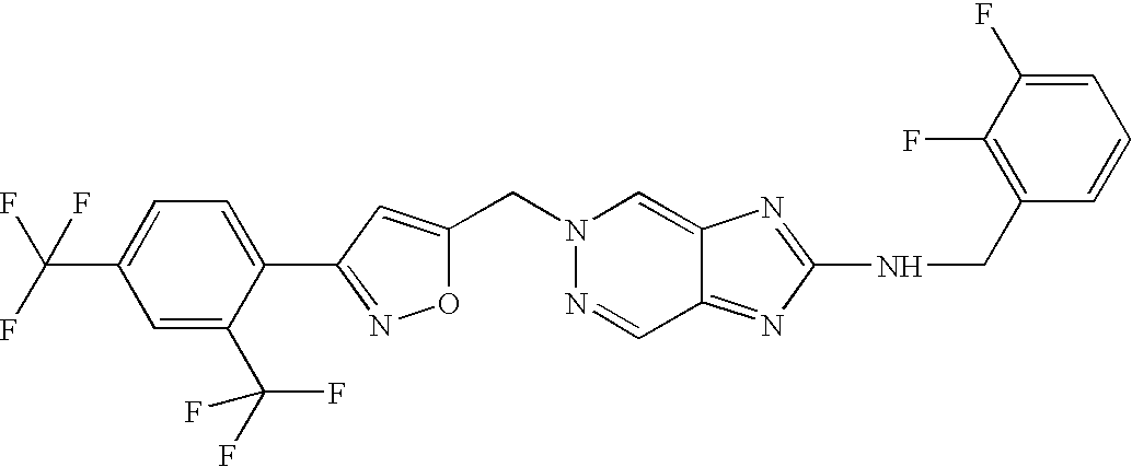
C(C1=CC(C2=CC=C(C(F)(F)F)C=C2C(F)(F)F)=NO1)N1N=CC2=NC(NCC3=C(F)C(F)=CC=C3)=NC2=C1
